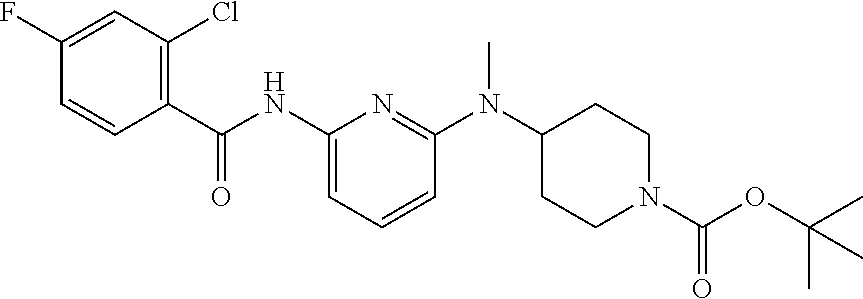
C1(F)=CC(Cl)=C(C(NC2=CC=CC(N(C3CCN(C(OC(C)(C)C)=O)CC3)C)=N2)=O)C=C1
